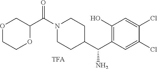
C1=C(Cl)C(Cl)=CC(C(C2CCN(C(C3COCCO3)=O)CC2)N)=C1O
